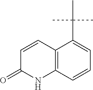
C12=C(C=CC=C1C(C)(C)C)NC(=O)C=C2
